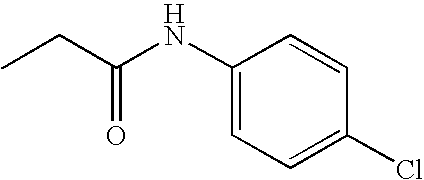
CCC(=O)NC1=CC=C(Cl)C=C1
